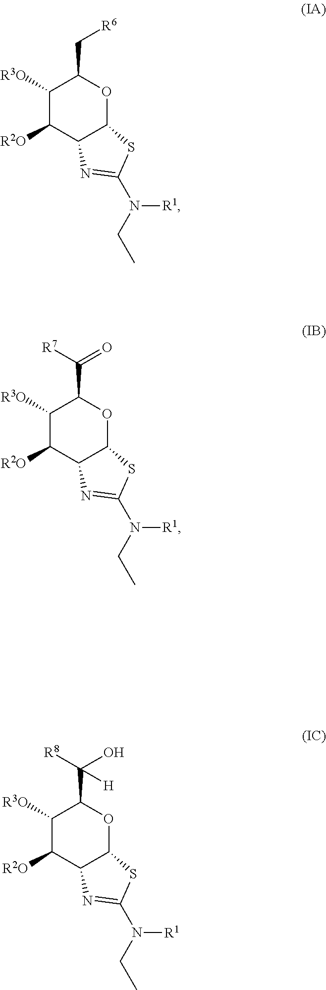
C1([R3O])C([R2O])C2C(OC1C[R6])SC(N(CC)[R1])=N2.C1([R3O])C([R2O])C2C(OC1C(O)([R8])[H])SC(N(CC)[R1])=N2.C1([R3O])C([R2O])C2C(OC1C(=O)[R7])SC(N(CC)[R1])=N2
